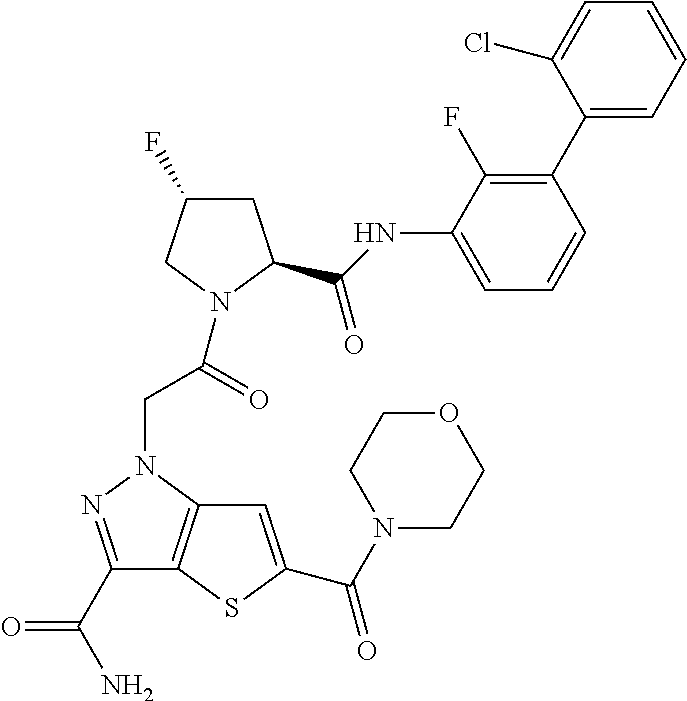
C1(C(N)=O)=NN(CC(=O)N2CC(F)CC2C(NC2=CC=CC(C3=CC=CC=C3Cl)=C2F)=O)C2=C1SC(C(=O)N1CCOCC1)=C2
